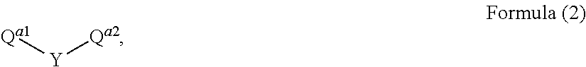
[Qa1][Y][Qa2]
